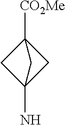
C1C2(N)CC1([CO2Me])C2
